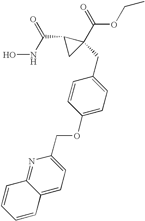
ONC(C1CC1(C(=O)OCC)CC1=CC=C(OCC2=CC=C3C(=N2)C=CC=C3)C=C1)=O
